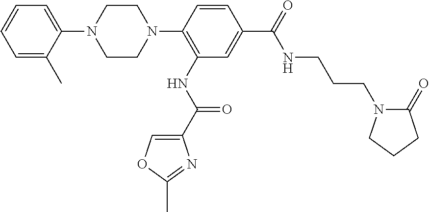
C1=CC=C(C)C(N2CCN(C3=C(NC(=O)C4=COC(C)=N4)C=C(C(NCCCN4C(=O)CCC4)=O)C=C3)CC2)=C1
